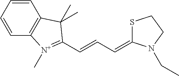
C1=CC=CC2=C1C(C)(C)C(C=CC=C1SCCN1CC)=[N+]2C
